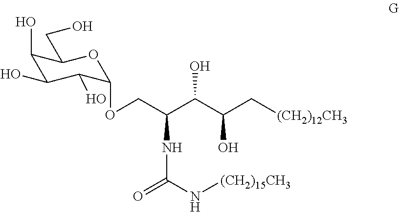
N(C(N[(CH2)15CH3])=O)C(C(C(C[(CH2)12CH3])O)O)COC1C(O)C(O)C(O)C(CO)O1
